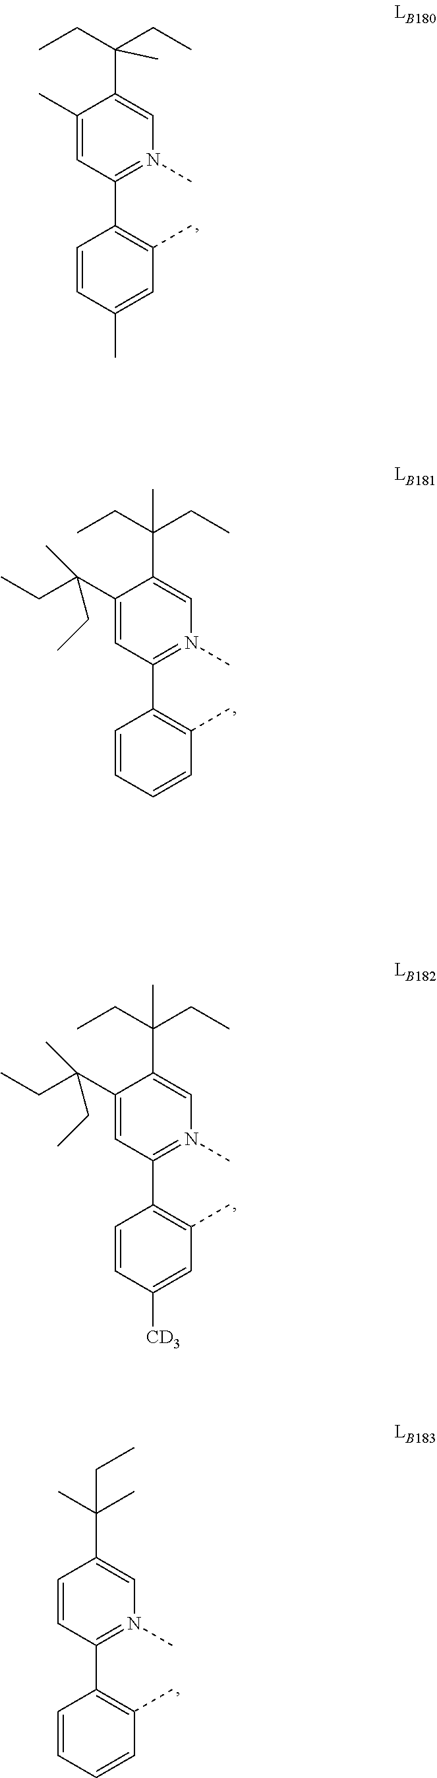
C1(C)=CC(C2=C(C)C=C(C)C=C2)=N(C)C=C1C(CC)(CC)C.C1(C(CC)(C)CC)=CC(C2=C(C)C=CC=C2)=N(C)C=C1C(CC)(CC)C.C1(C(CC)(C)CC)=CC(C2=C(C)C=C([CD3])C=C2)=N(C)C=C1C(CC)(CC)C.C1=CC(C2=C(C)C=CC=C2)=N(C)C=C1C(C)(C)CC
